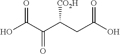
OC(C(C(CC(O)=O)[CO2H])=O)=O
